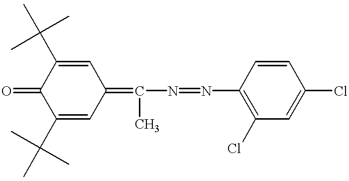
C1(C(C)(C)C)=CC(=C(N=NC2=C(Cl)C=C(Cl)C=C2)C)C=C(C(C)(C)C)C1=O
